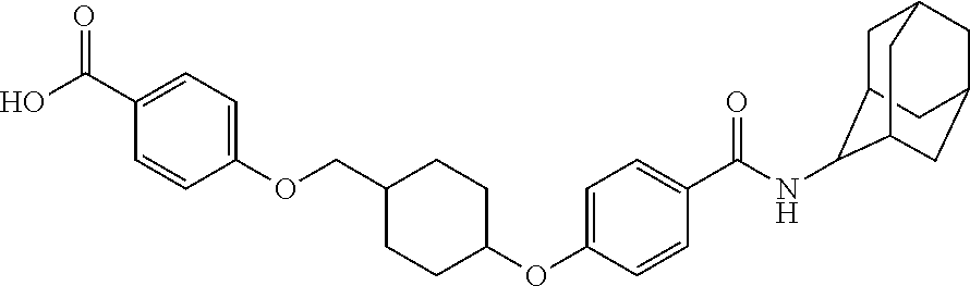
C(C1CCC(OC2=CC=C(C(NC3C4CC5CC(CC3C5)C4)=O)C=C2)CC1)OC1=CC=C(C(O)=O)C=C1
